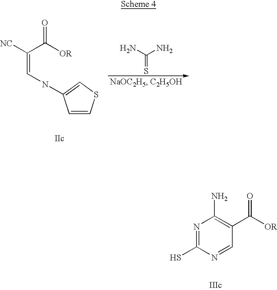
C(=CNC1=CSC=C1)(C([OR])=O)[NC].NC(N)=S.N1=C(S)N=CC(C([OR])=O)=C1N
